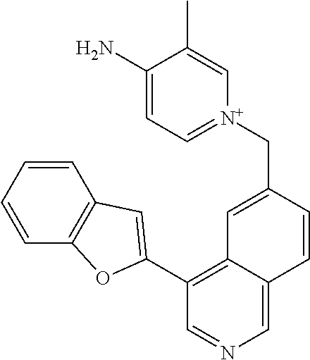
C1=CC=CC2=C1OC(C1=C3C(=CN=C1)C=CC(C[N+]1=CC=C(N)C(C)=C1)=C3)=C2
